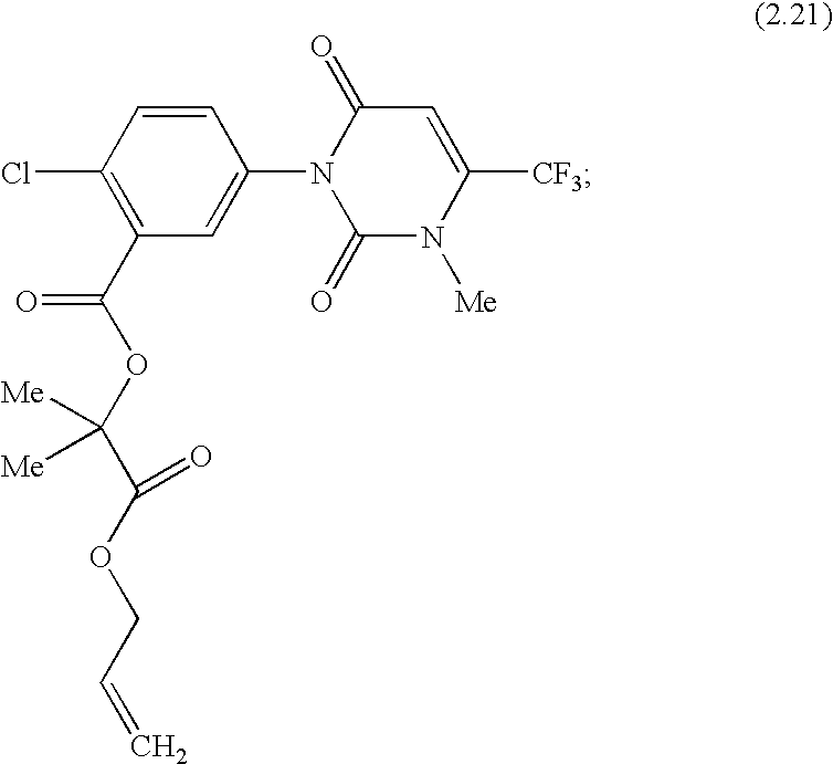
C1=CC(Cl)=C(C(OC(C(OCC=C)=O)([Me])[Me])=O)C=C1N1C(=O)N([Me])C([CF3])=CC1=O
